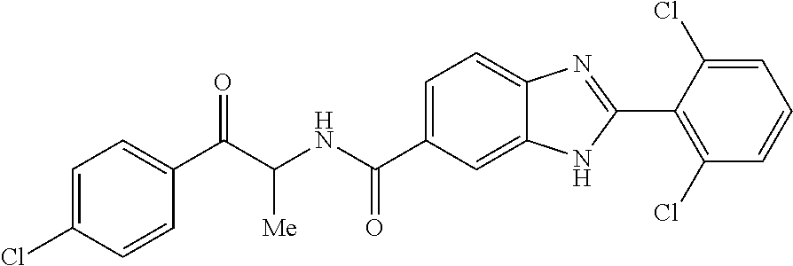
C1=C(Cl)C=CC(C(C(NC(C2=CC=C3C(=C2)NC(C2=C(Cl)C=CC=C2Cl)=N3)=O)[Me])=O)=C1
